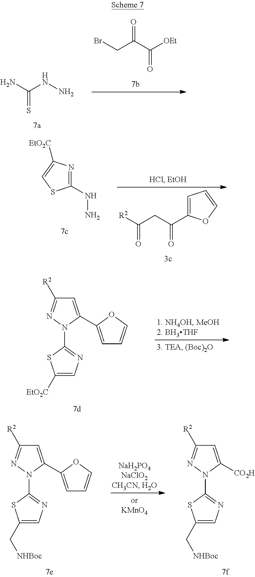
BrCC(C([OEt])=O)=O.NC(NN)=S.C1=C(C(CC([R2])=O)=O)OC=C1.C1(NN)=NC([EtO2C])=CS1.C1=C(C2=CC=CO2)N(C2=NC=C([EtO2C])S2)N=C1[R2].C1=C([CO2H])N(C2=NC=C(C[NHBoc])S2)N=C1[R2].C1=C(C2=CC=CO2)N(C2=NC=C(C[NHBoc])S2)N=C1[R2]
